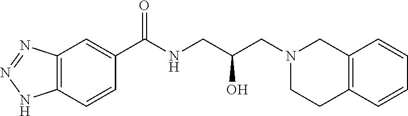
C12=C(C=CC(C(NCC(CN3CCC4=C(C3)C=CC=C4)O)=O)=C1)NN=N2
